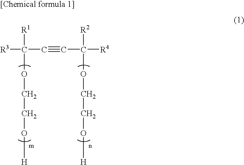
[R3]C(C#CC([R4])(OCCO[H])[R2])([R1])OCCO[H]
